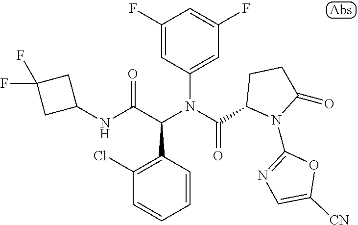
N(C(C(N(C(=O)C1N(C2=NC=C([CN])O2)C(=O)CC1)C1=CC(F)=CC(F)=C1)C1=C(Cl)C=CC=C1)=O)C1CC(F)(F)C1
